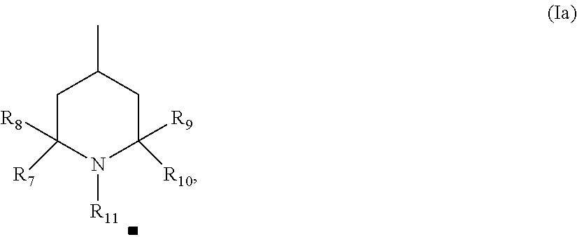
C1C([R8])([R7])N([R11])C([R9])([R10])CC1C
